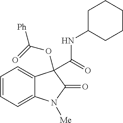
C1=CC=C2C(=C1)C(C(=O)NC1CCCCC1)(OC(=O)[Ph])C(=O)N2[Me]
